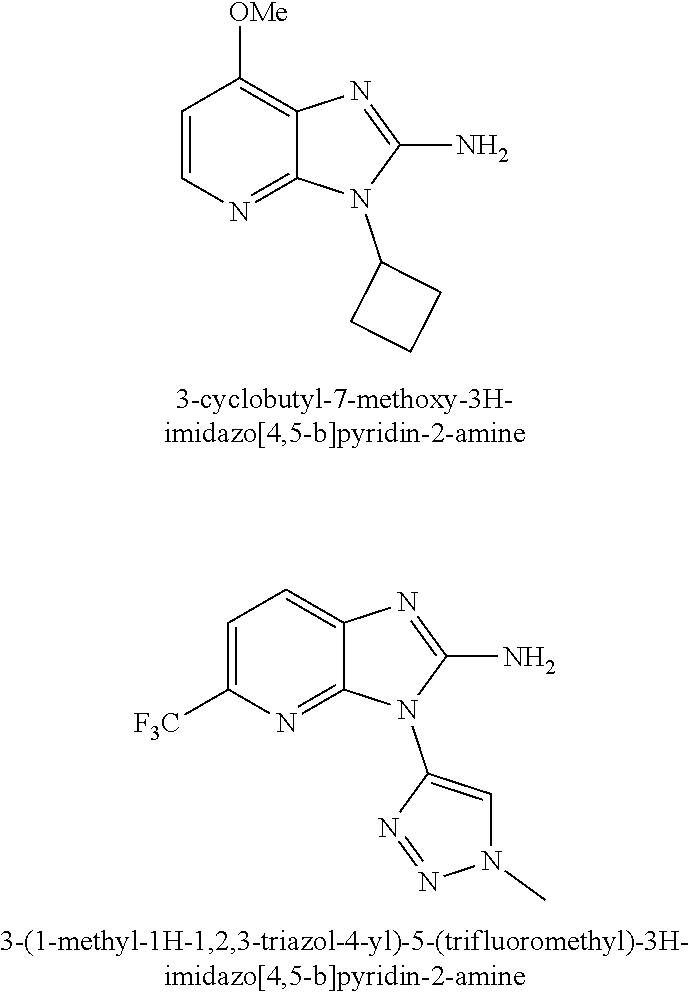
C1=CN=C2C(=C1[OMe])N=C(N)N2C1CCC1.C1=C([F3C])N=C2C(=C1)N=C(N)N2C1=CN(C)N=N1
